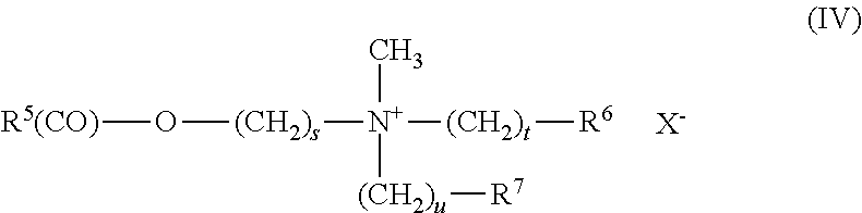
[R5(CO)]O[(CH2)s][N+](C)([(CH2)u][R7])[(CH2)t][R6].[X-]
